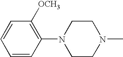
C1=CC([OCH3])=C(N2CCN(C)CC2)C=C1
